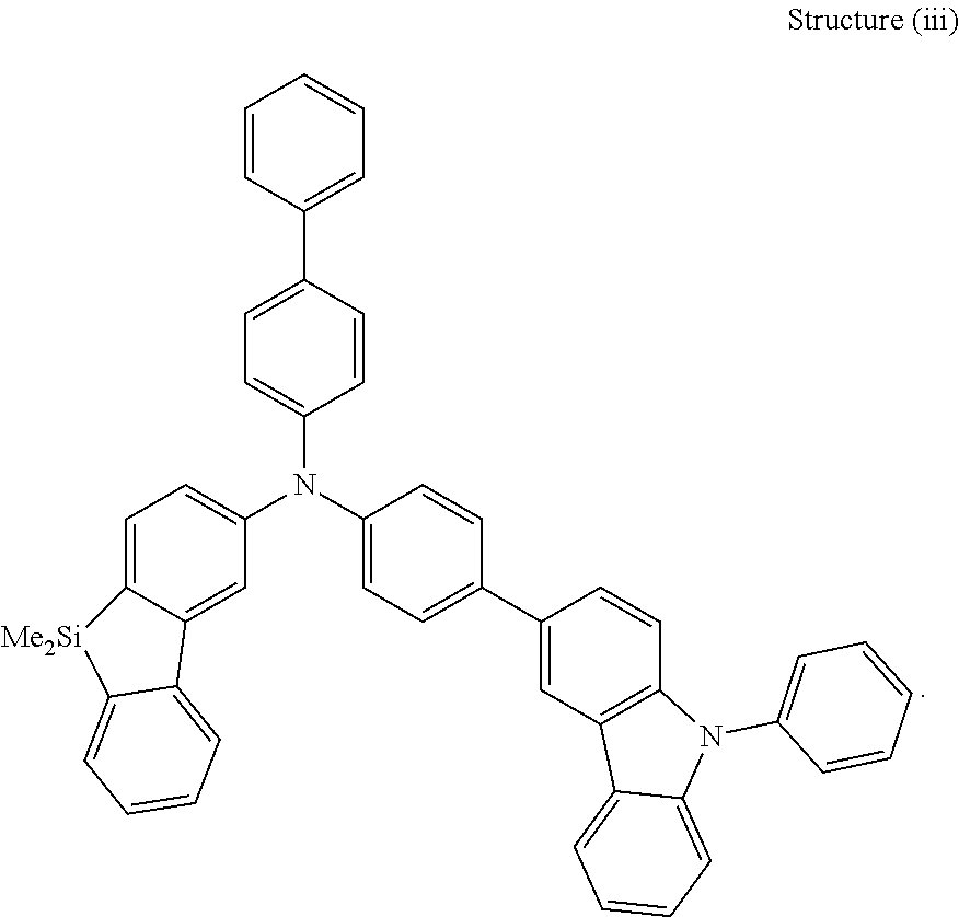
C1=CC(C2=CC=C(N(C3=CC=C(C4=CC5=C(C=C4)N(C4=CC=CC=C4)C4=CC=CC=C54)C=C3)C3=CC=C4C(=C3)C3=CC=CC=C3[Me2Si]4)C=C2)=CC=C1
